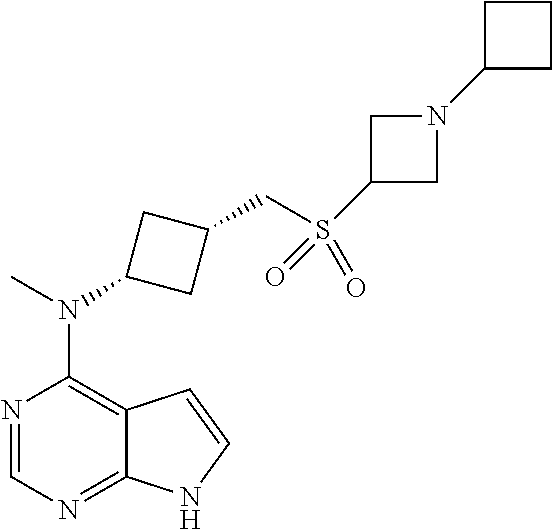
N1=CN=C2C(=C1N(C)C1CC(CS(C3CN(C4CCC4)C3)(=O)=O)C1)C=CN2
